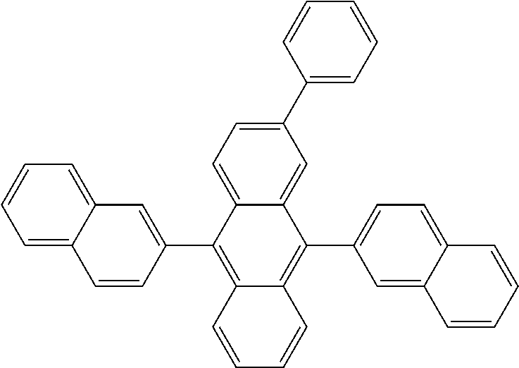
C1=CC(C2=CC=C3C(=C2)C(C2=CC=C4C(=C2)C=CC=C4)=C2C(=C3C3=CC4=CC=CC=C4C=C3)C=CC=C2)=CC=C1
